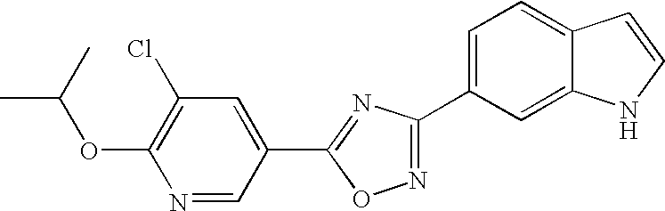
C1=C(C2=NOC(C3=CC(Cl)=C(OC(C)C)N=C3)=N2)C=C2C(=C1)C=CN2
